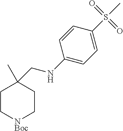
C1=CC(NCC2(C)CC[NBoc]CC2)=CC=C1S(=O)(C)=O
